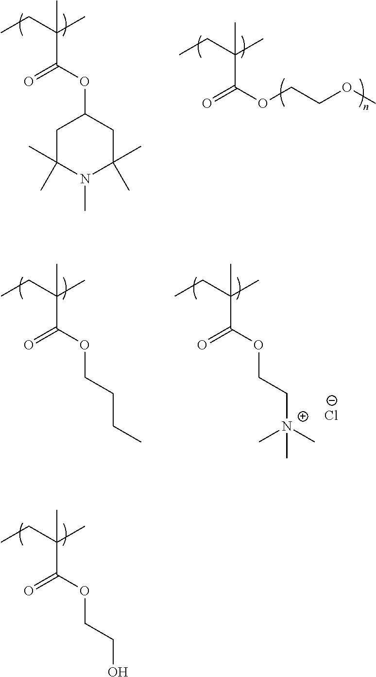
O(C(C(CC)(C)C)=O)CCOC.C1C(C)(C)N(C)C(C)(C)CC1OC(C(CC)(C)C)=O.O(C(C(CC)(C)C)=O)CCCC.O(C(C(CC)(C)C)=O)CC[N+](C)(C)C.[Cl-].O(C(C(CC)(C)C)=O)CCO
